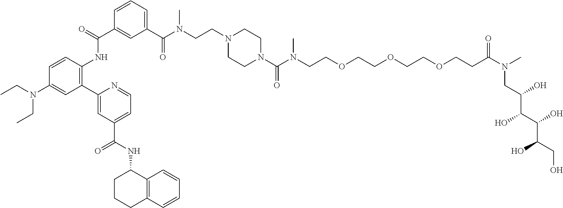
C1(C(N(CCN2CCN(C(N(CCOCCOCCOCCC(=O)N(C)CC(C(C(C(CO)O)O)O)O)C)=O)CC2)C)=O)=CC=CC(C(=O)NC2=C(C3=CC(C(NC4CCCC5=C4C=CC=C5)=O)=CC=N3)C=C(N(CC)CC)C=C2)=C1
